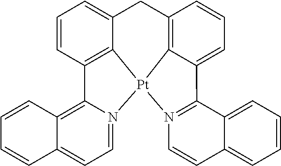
C1=CC2=C3C(=C1)CC1=C4C(=CC=C1)C1=N([Pt]34N3=CC=C4C(=C23)C=CC=C4)C=CC2=CC=CC=C21
